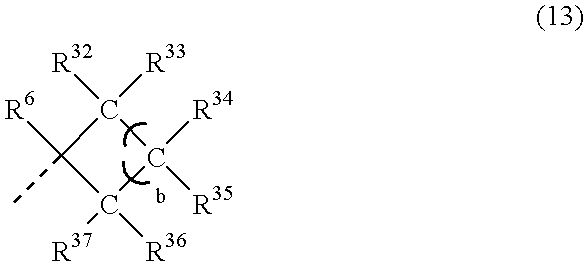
C1([R32])([R33])C([R6])(C)C([R36])([R37])C1([R34])[R35]
